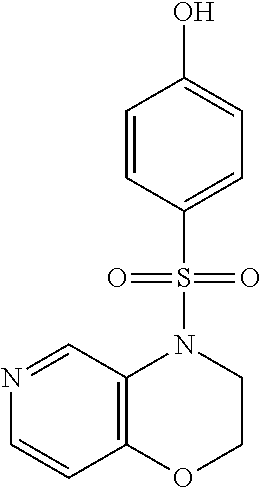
N1=CC2=C(C=C1)OCCN2S(C1=CC=C(O)C=C1)(=O)=O
